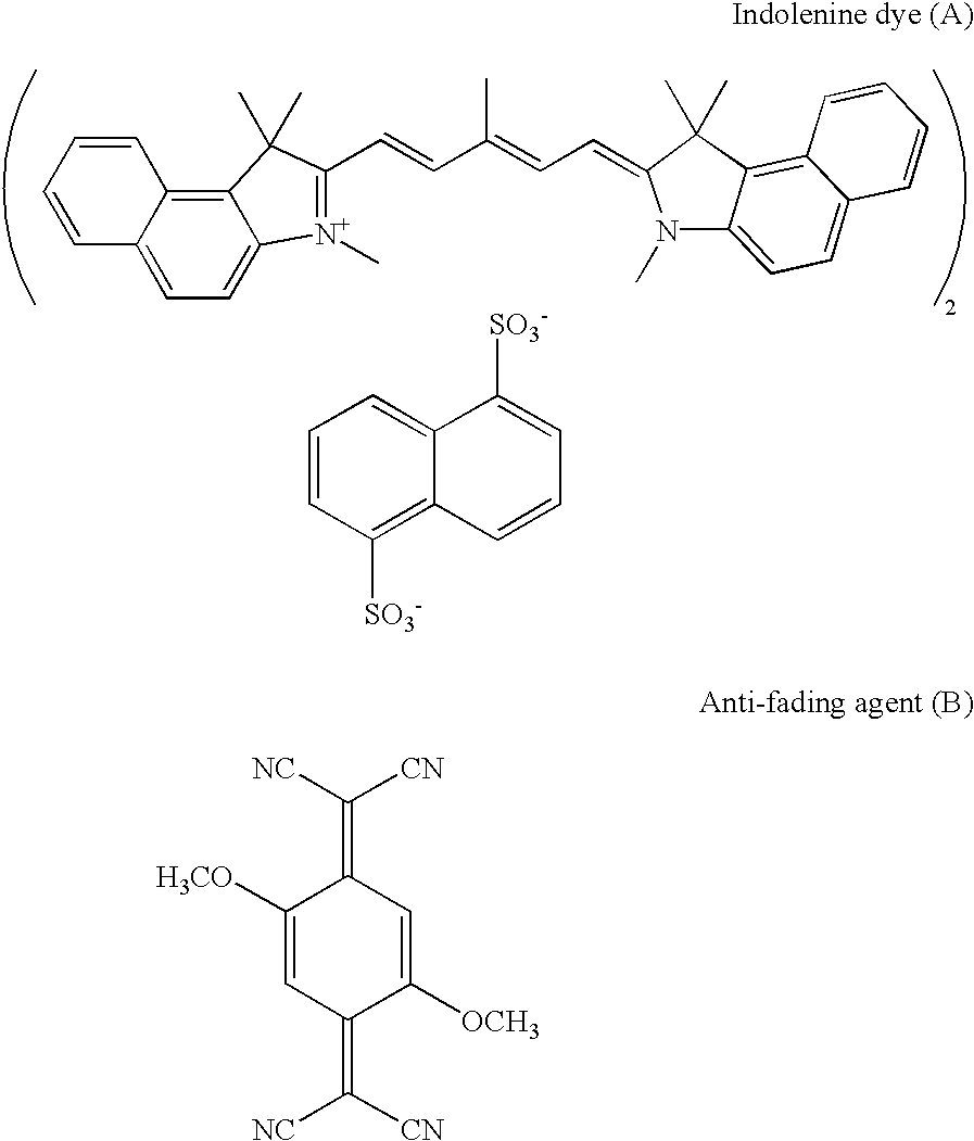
C1([H3CO])=CC(=C([CN])[NC])C([OCH3])=CC1=C([NC])[CN].C1=CC2=CC=C3C(=C2C=C1)C(C)(C)C(C=CC(=CC=C1N(C)C2=CC=C4C(=C2C1(C)C)C=CC=C4)C)=[N+]3C.C1=CC([SO3-])=C2C(=C1)C([SO3-])=CC=C2
